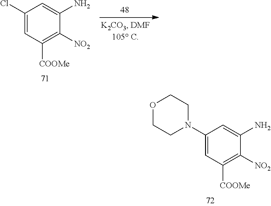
C1(N2CCOCC2)=CC([COOMe])=C([NO2])C(N)=C1.C1(Cl)=CC([COOMe])=C([NO2])C(N)=C1
